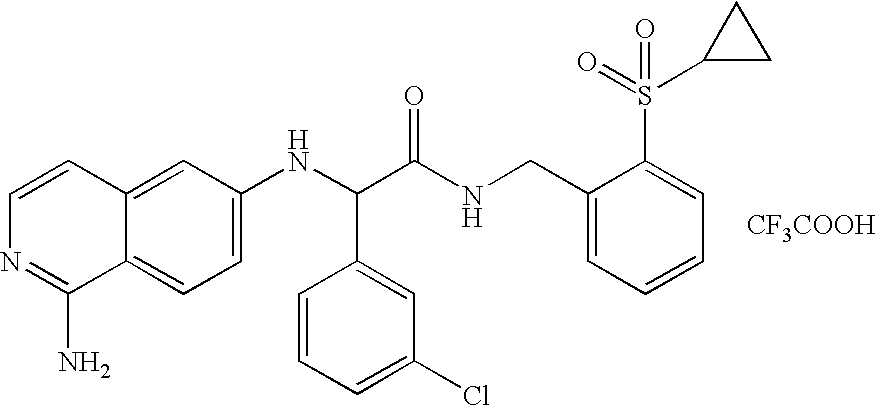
C1=C(NC(C(NCC2=CC=CC=C2S(=O)(C2CC2)=O)=O)C2=CC(Cl)=CC=C2)C=C2C(=C1)C(N)=NC=C2.[CF3COOH]
